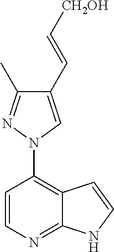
C1=CC(N2N=C(C)C(C=C[CH2OH])=C2)=C2C(=N1)NC=C2
